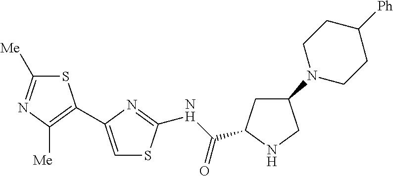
C1([Me])=NC([Me])=C(C2=CSC(NC(=O)C3CC(N4CCC([Ph])CC4)CN3)=N2)S1
